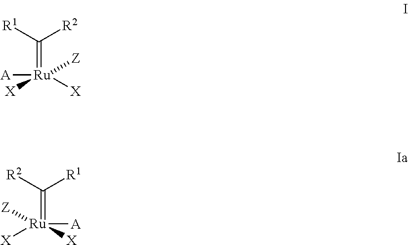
C([R2])([R1])=[Ru]([X])([Z])([A])[X].C([R1])([R2])=[Ru]([A])([X])([X])[Z]
